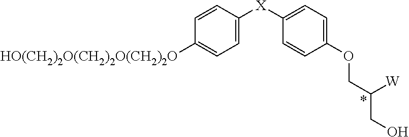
[HO(CH2)2O(CH2)2O(CH2)2O]C1=CC=C([X]C2=CC=C(OCC([W])CO)C=C2)C=C1
